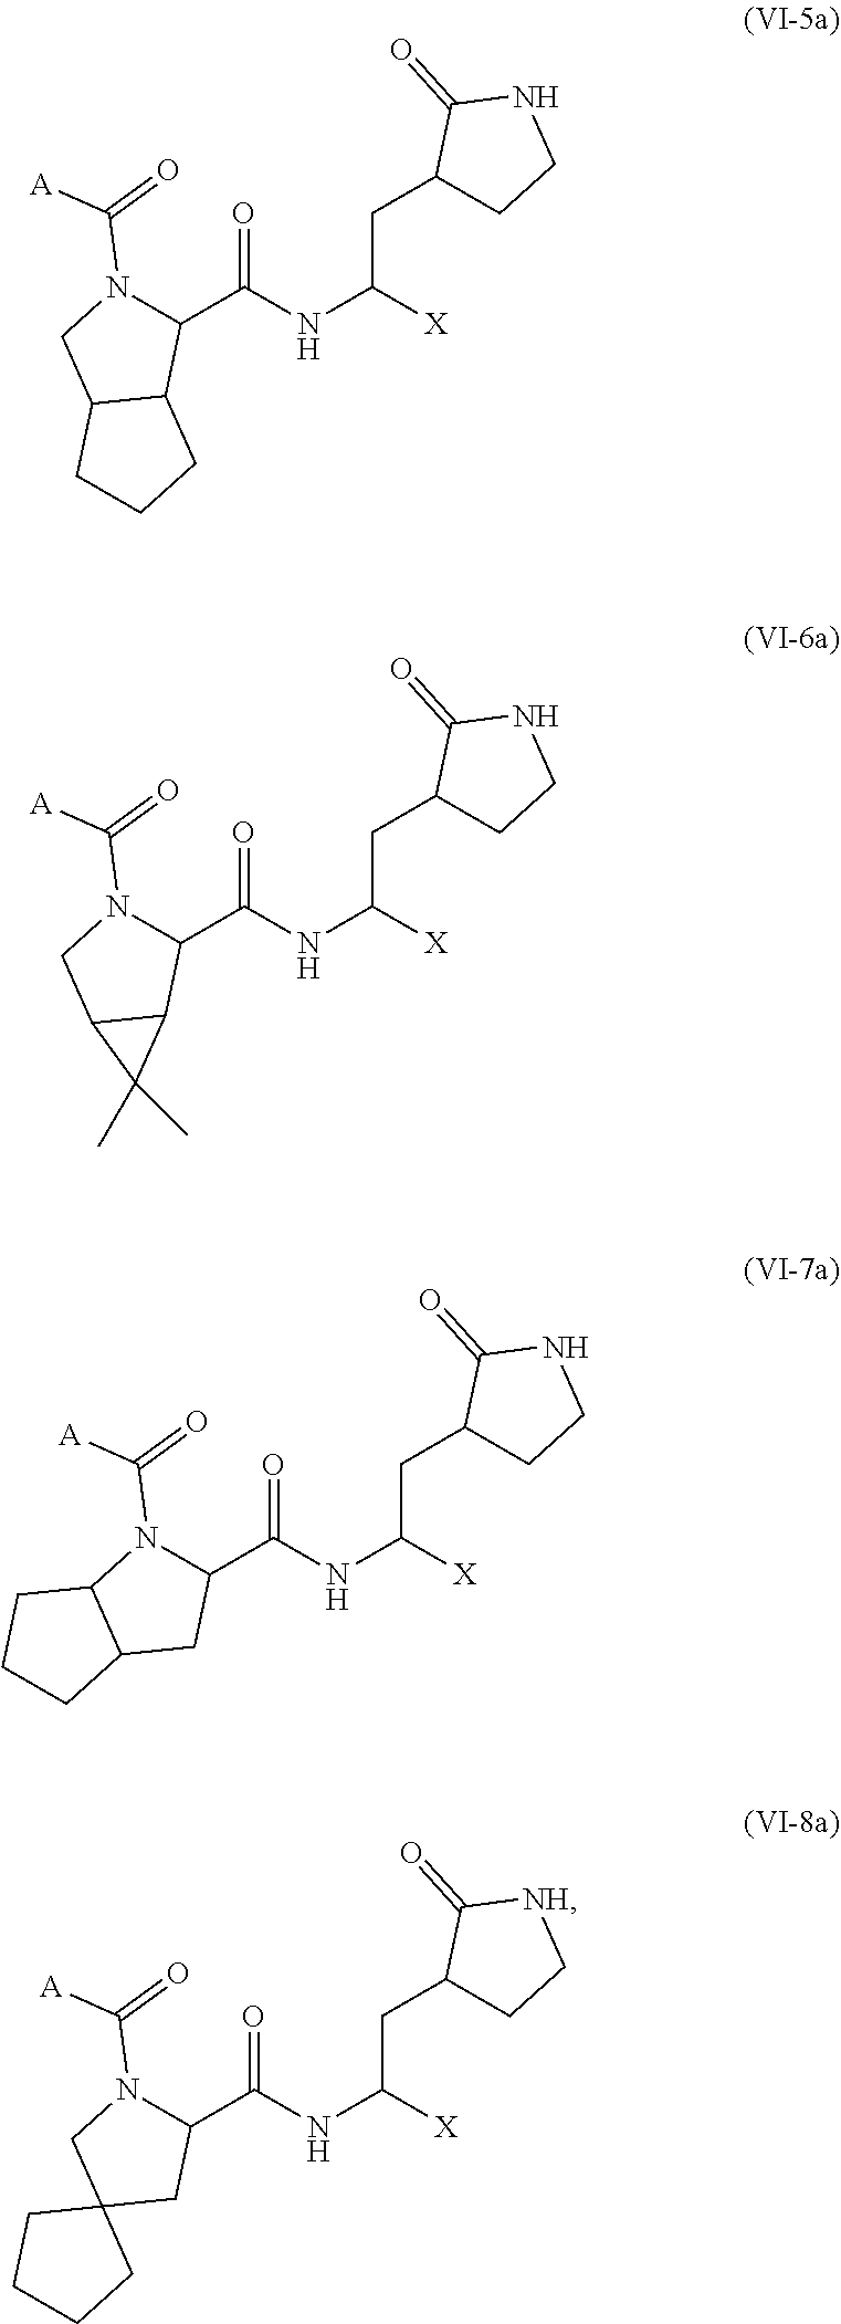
C1(C(NC([X])CC2CCNC2=O)=O)N(C(=O)[A])CC2C1CCC2.C1(C(NC([X])CC2CCNC2=O)=O)N(C(=O)[A])CC2C1C2(C)C.C1(C(NC([X])CC2CCNC2=O)=O)N(C(=O)[A])C2C(C1)CCC2.C1(C(NC([X])CC2CC[NH]C2=O)=O)N(C(=O)[A])CC2(C1)CCCC2
